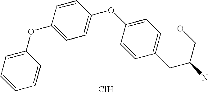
C1(OC2=CC=C(OC3=CC=C(CC(N)CO)C=C3)C=C2)=CC=CC=C1.Cl
